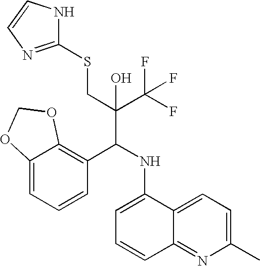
C12=CC=CC(C(NC3=CC=CC4=NC(C)=CC=C34)C(C(F)(F)F)(CSC3=NC=CN3)O)=C1OCO2
